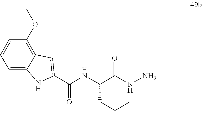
C(C(NN)=O)(NC(C1=CC2=C(OC)C=CC=C2N1)=O)CC(C)C
